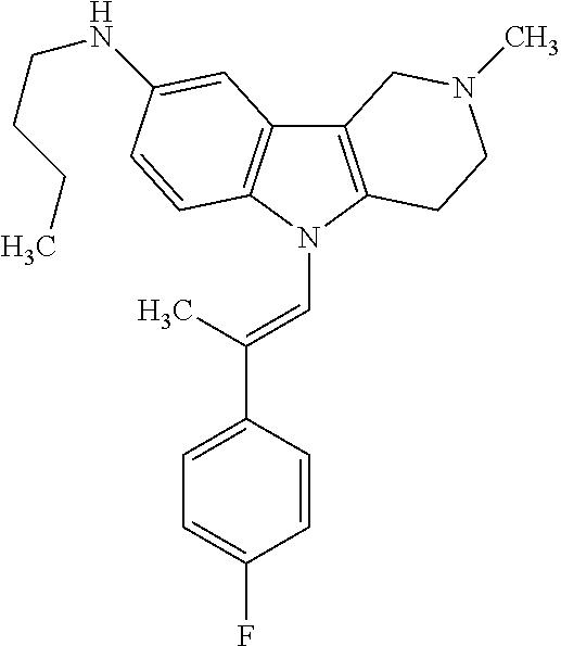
C12=C(N(C=C(C3=CC=C(F)C=C3)C)C3=C1C=C(NCCCC)C=C3)CCN(C)C2
